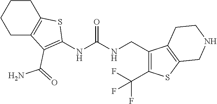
C1C2=C(CCC1)SC(NC(NCC1=C(C(F)(F)F)SC3=C1CCNC3)=O)=C2C(=O)N
